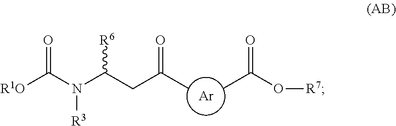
[R1O]C(=O)N([R3])C([R6])CC(C)=O.[Ar].CC(O[R7])=O
